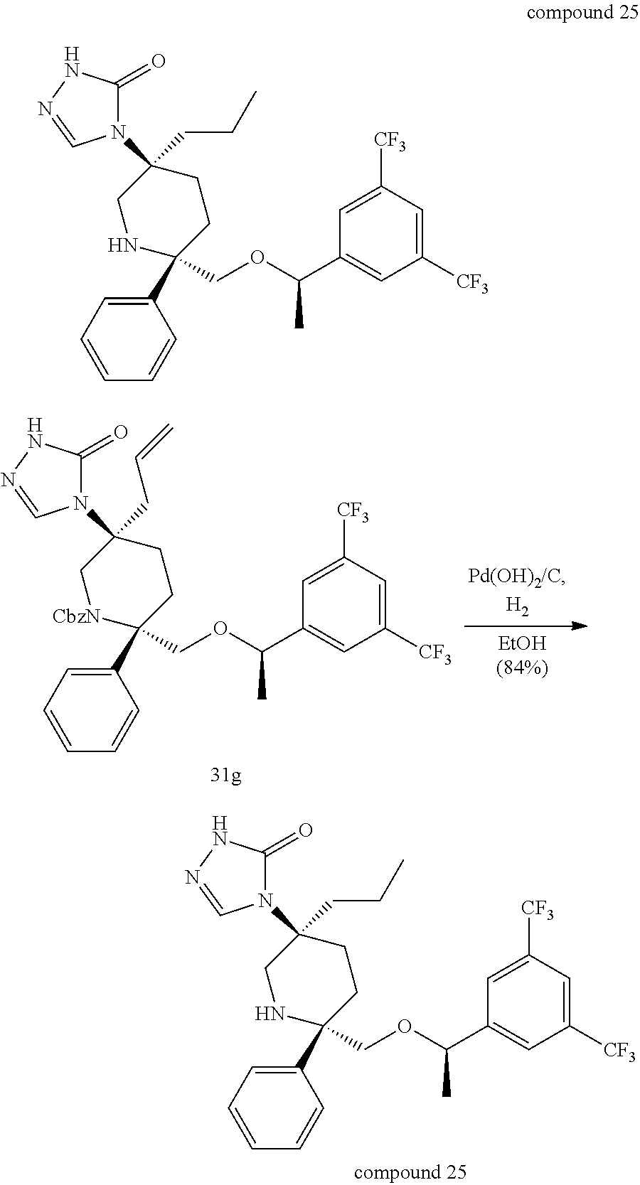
C1(C2(COC(C3=CC([CF3])=CC([CF3])=C3)C)CCC(N3C(=O)NN=C3)(CC=C)C[CbzN]2)=CC=CC=C1.C1(C2(COC(C3=CC([CF3])=CC([CF3])=C3)C)CCC(N3C(=O)NN=C3)(CCC)CN2)=CC=CC=C1.C1(C2(COC(C3=CC([CF3])=CC([CF3])=C3)C)CCC(N3C(=O)NN=C3)(CCC)CN2)=CC=CC=C1
